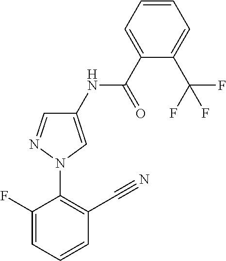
C1(NC(=O)C2=CC=CC=C2C(F)(F)F)=CN(C2=C(C#N)C=CC=C2F)N=C1
